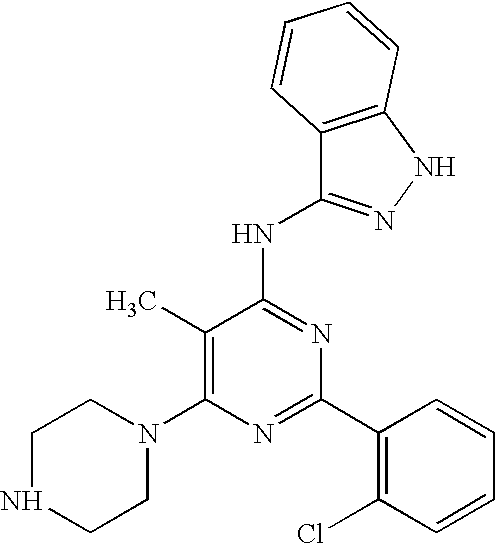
C1(C)=C(N2CCNCC2)N=C(C2=C(Cl)C=CC=C2)N=C1NC1=NNC2=C1C=CC=C2
